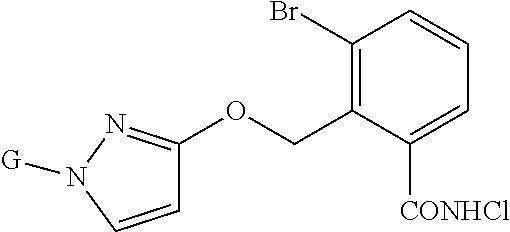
C1=CN([G])N=C1OCC1=C(Br)C=CC=C1[CONHCl]
